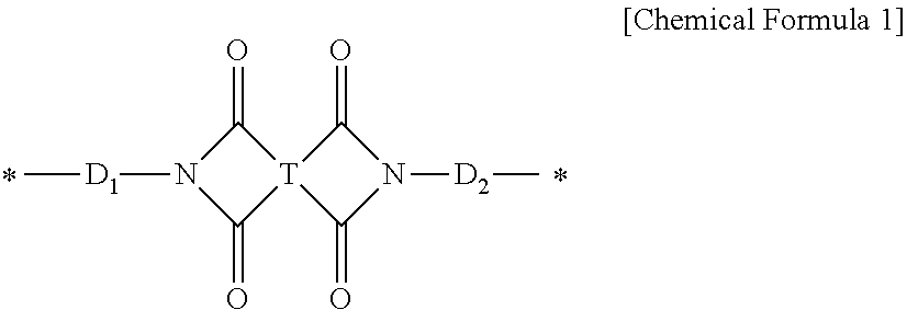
C1(=O)N([D1]C)C(=O)[T]12C(=O)N([D2]C)C2=O
